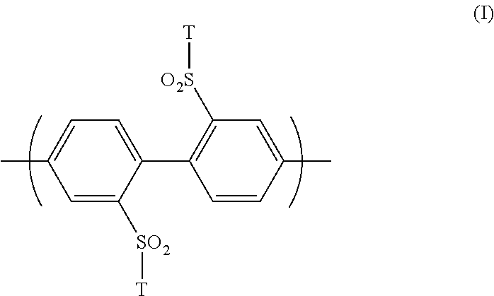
C1(C)=CC([O2S][T])=C(C2=CC=C(C)C=C2[SO2][T])C=C1
